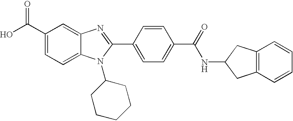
C1(C(O)=O)=CC=C2C(=C1)N=C(C1=CC=C(C(=O)NC3CC4=C(C3)C=CC=C4)C=C1)N2C1CCCCC1
